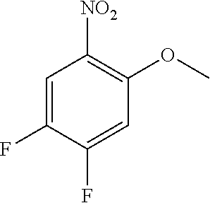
C1=C(F)C(F)=CC(OC)=C1[NO2]
